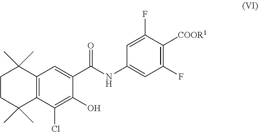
C12=C(C(Cl)=C(O)C(C(NC3=CC(F)=C([COOR1])C(F)=C3)=O)=C1)C(C)(C)CCC2(C)C
